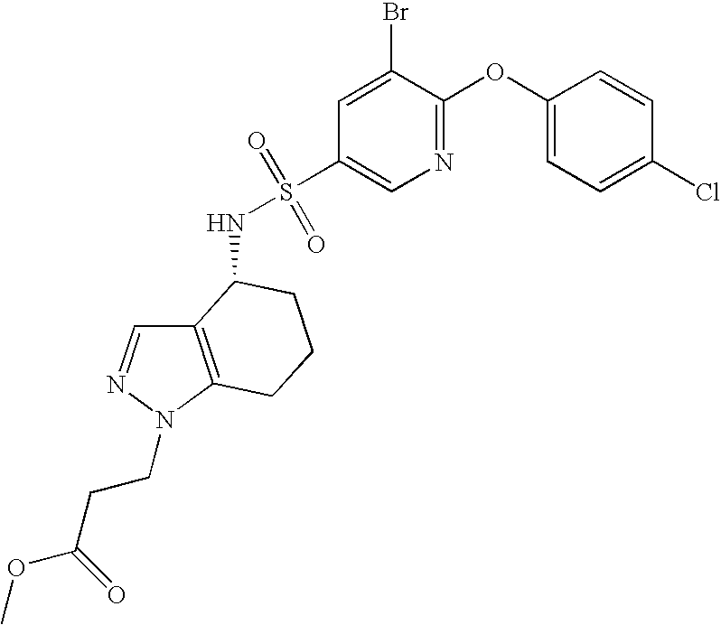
C12=C(N(CCC(OC)=O)N=C1)CCCC2NS(=O)(=O)C1=CN=C(OC2=CC=C(Cl)C=C2)C(Br)=C1
